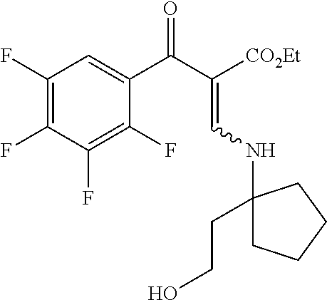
C1(F)=C(F)C(F)=C(F)C(C(C(=CNC2(CCO)CCCC2)[CO2Et])=O)=C1
